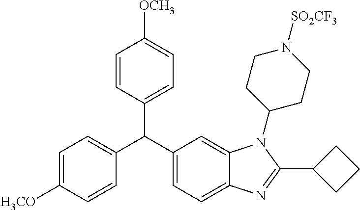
C1=C([H3CO])C=CC(C(C2=CC=C3C(=C2)N(C2CCN([SO2CF3])CC2)C(C2CCC2)=N3)C2=CC=C([OCH3])C=C2)=C1
